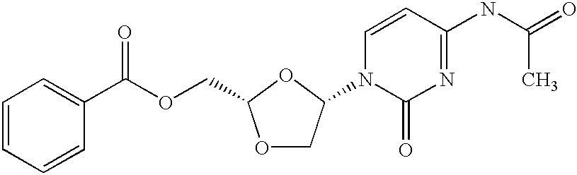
C1=CC=CC(C(OCC2OCC(N3C(=O)N=C(NC(=O)C)C=C3)O2)=O)=C1
